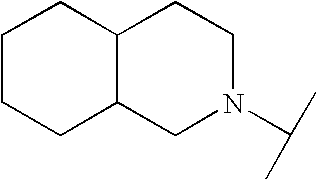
C1N(C(C)C)CCC2C1CCCC2
